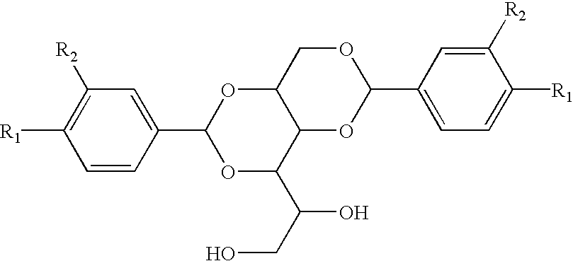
C1=CC(C2OC(C(CO)O)C3C(O2)COC(C2=CC=C([R1])C([R2])=C2)O3)=CC([R2])=C1[R1]
